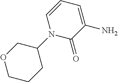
C1(=O)C(N)=CC=CN1C1COCCC1
